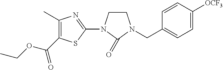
C1(C)=C(C(OCC)=O)SC(N2C(=O)N(CC3=CC=C([OCF3])C=C3)CC2)=N1
